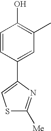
C1=CC(C2=CSC([Me])=N2)=CC(C)=C1O
